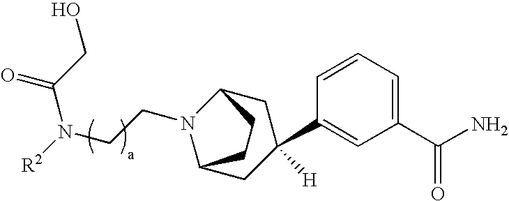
C1(C(N)=O)=CC=CC(C2([H])CC3N(CCN([R2])C(CO)=O)C(C2)CC3)=C1
